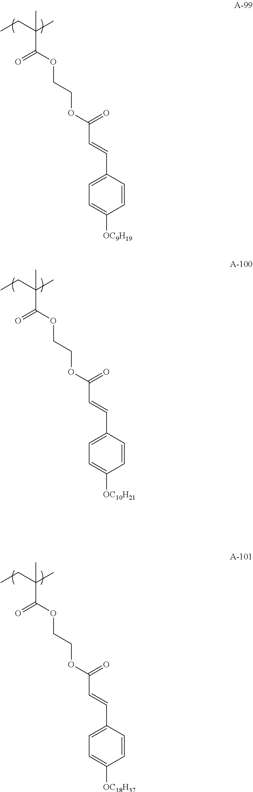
C(C(OCCOC(C=CC1=CC=C([OC9H19])C=C1)=O)=O)(CC)(C)C.C(C(OCCOC(C=CC1=CC=C([OC10H21])C=C1)=O)=O)(CC)(C)C.C(C(OCCOC(C=CC1=CC=C([OC18H37])C=C1)=O)=O)(CC)(C)C
